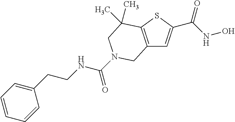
C12=C(SC(C(NO)=O)=C1)C(C)(C)CN(C(=O)NCCC1=CC=CC=C1)C2
